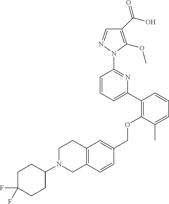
C1(C(=O)O)=C(OC)N(C2=NC(C3=C(OCC4=CC5=C(C=C4)CN(C4CCC(F)(F)CC4)CC5)C(C)=CC=C3)=CC=C2)N=C1
